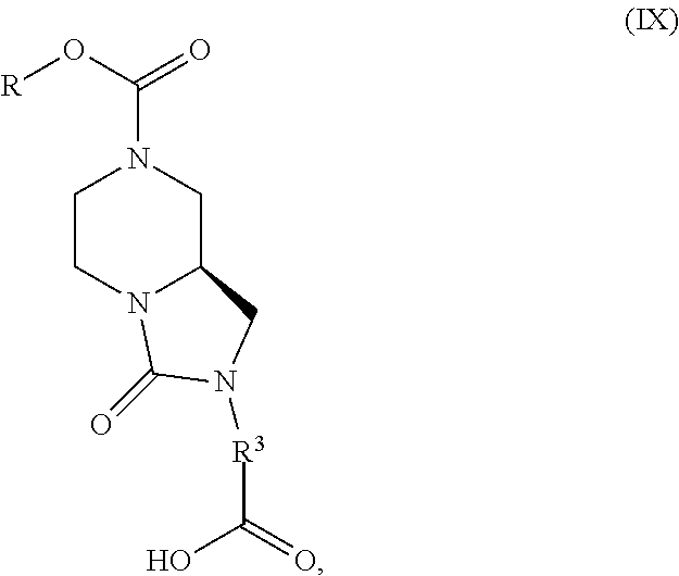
C1CN2C(CN1C(=O)O[R])CN([R3]C(=O)O)C2=O
